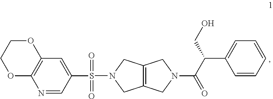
C1OC2=C(OC1)N=CC(S(=O)(=O)N1CC3=C(C1)CN(C(=O)C(C1=CC=CC=C1)CO)C3)=C2
